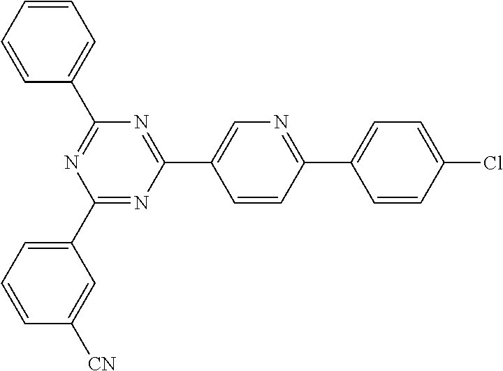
C1=CC(Cl)=CC=C1C1=NC=C(C2=NC(C3=CC=CC=C3)=NC(C3=CC=CC([CN])=C3)=N2)C=C1
